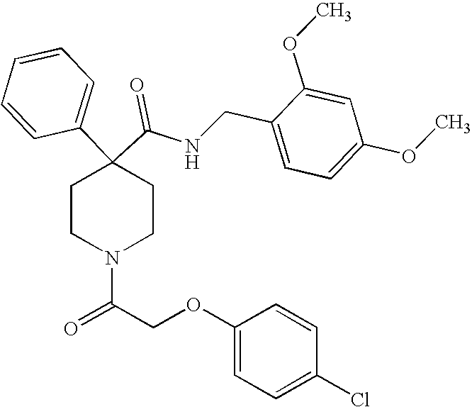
N(C(C1(C2=CC=CC=C2)CCN(C(COC2=CC=C(Cl)C=C2)=O)CC1)=O)CC1=CC=C(OC)C=C1OC
